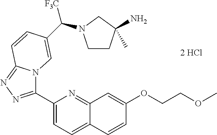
C1(C2=NN=C3N2C=C(C(N2CCC(N)(C)C2)[F3C])C=C3)=CC=C2C(=N1)C=C(OCCOC)C=C2
